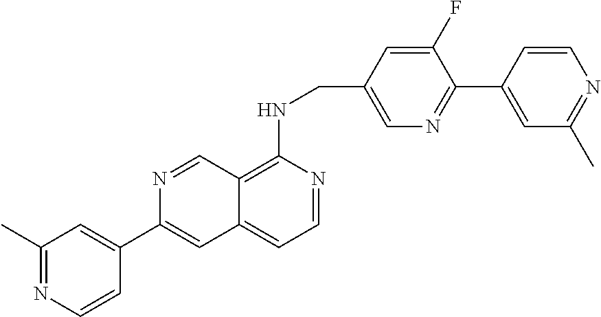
C12=C(NCC3=CN=C(C4=CC(C)=NC=C4)C(F)=C3)N=CC=C1C=C(C1=CC(C)=NC=C1)N=C2
